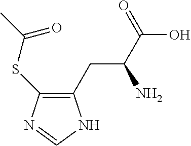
C1(CC(C(=O)O)N)=C(SC(C)=O)N=CN1
